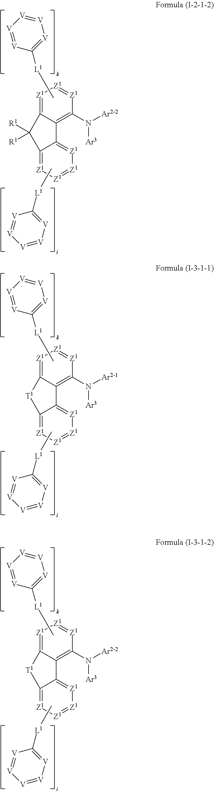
C[L1]C1=[V][V]=[V][V]=[V]1.C12=[Z1][Z1]=[Z1]C(N([Ar2-2])[Ar3])=C1C1=[Z1][Z1]=[Z1][Z1]=C1C2([R1])[R1].C[L1]C1=[V][V]=[V][V]=[V]1.C[L1]C1=[V][V]=[V][V]=[V]1.C12=[Z1][Z1]=[Z1]C(N([Ar2-1])[Ar3])=C1C1=[Z1][Z1]=[Z1][Z1]=C1[T1]2.C[L1]C1=[V][V]=[V][V]=[V]1.C[L1]C1=[V][V]=[V][V]=[V]1.C12=[Z1][Z1]=[Z1]C(N([Ar2-2])[Ar3])=C1C1=[Z1][Z1]=[Z1][Z1]=C1[T1]2.C[L1]C1=[V][V]=[V][V]=[V]1
